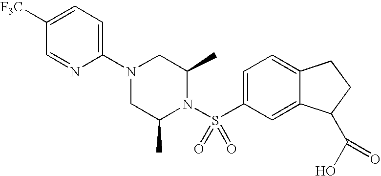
C1(N2CC(C)N(S(C3=CC=C4C(=C3)C(C(O)=O)CC4)(=O)=O)C(C)C2)=CC=C([F3C])C=N1
